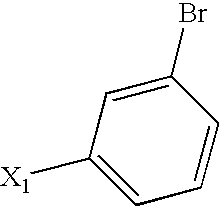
C1=C([X1])C=C(Br)C=C1
